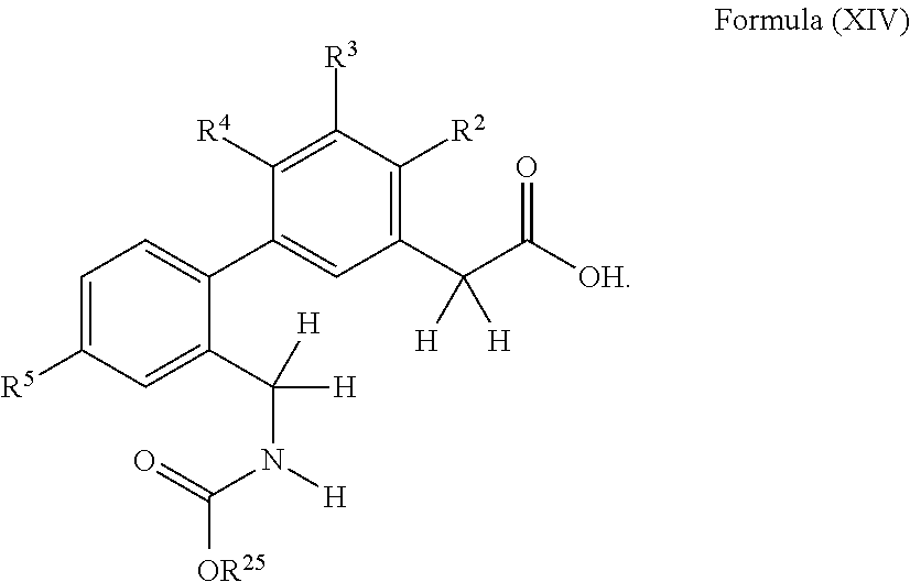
C1([R5])=CC=C(C2=CC(C(C([OH])=O)([H])[H])=C([R2])C([R3])=C2[R4])C(C(N([H])C(=O)[OR25])([H])[H])=C1
